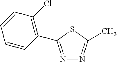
N1=C(C2=C(Cl)C=CC=C2)SC(C)=N1
